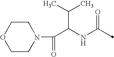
O1CCN(C(C(NC(=O)C)C(C)C)=O)CC1
